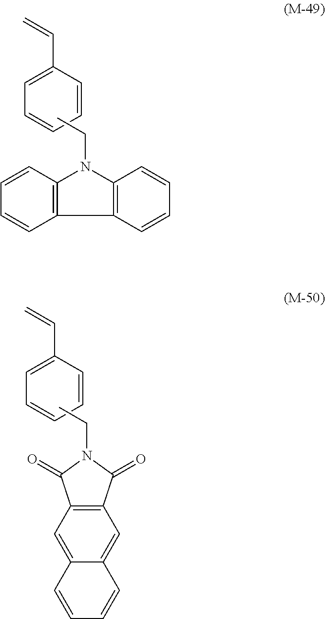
C1=CC=CC=C1C=C.CCN1C2=C(C3=C1C=CC=C3)C=CC=C2.C1=CC=CC=C1C=C.CCN1C(=O)C2=C(C1=O)C=C1C(=C2)C=CC=C1
